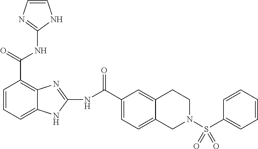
N(C(C1=C2C(=CC=C1)NC(NC(C1=CC=C3C(=C1)CCN(S(C1=CC=CC=C1)(=O)=O)C3)=O)=N2)=O)C1=NC=CN1
